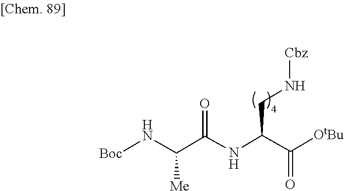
C(C(=O)[OtBu])(NC(C(N[Boc])[Me])=O)CN[Cbz]
